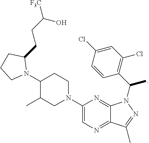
C1(N2C(CCC([F3C])O)CCC2)C(C)CN(C2=CN=C3C(=N2)N(C(C)C2=C(Cl)C=C(Cl)C=C2)N=C3C)CC1
